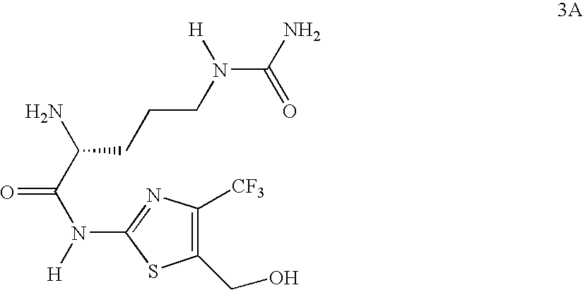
NC(C(N(C1=NC([CF3])=C(CO)S1)[H])=O)CCCN(C(N)=O)[H]
